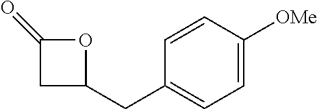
C1(CC2=CC=C([OMe])C=C2)OC(=O)C1
